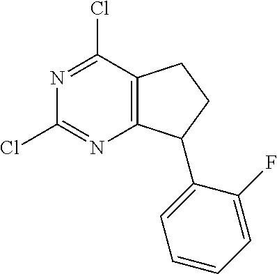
C12=C(C(Cl)=NC(Cl)=N1)CCC2C1=CC=CC=C1F
